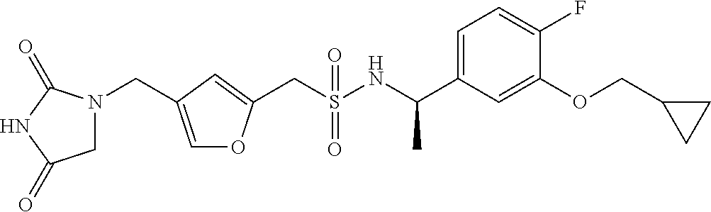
C(S(NC(C1=CC=C(F)C(OCC2CC2)=C1)C)(=O)=O)C1=CC(CN2CC(=O)NC2=O)=CO1
